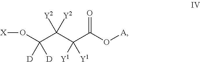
O(C(C(C(C(O[A])=O)([Y1])[Y1])([Y2])[Y2])([D])[D])[X]
